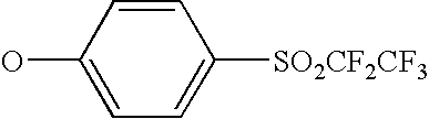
OC1=CC=C([SO2CF2CF3])C=C1
